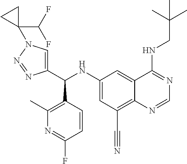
C1(NC(C2=CN(C3(C(F)F)CC3)N=N2)C2=C(C)N=C(F)C=C2)=CC(C#N)=C2C(=C1)C(NCC(C)(C)C)=NC=N2
